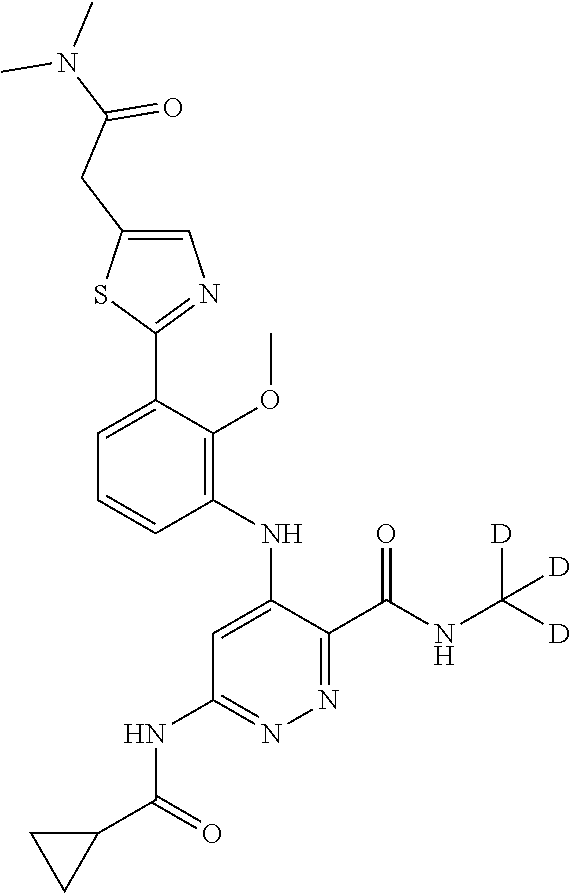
C1=C(C2=NC=C(CC(=O)N(C)C)S2)C(OC)=C(NC2=CC(NC(C3CC3)=O)=NN=C2C(NC([D])([D])[D])=O)C=C1
